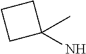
C1CCC1(N)C
